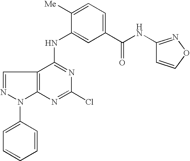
C12=C(C(NC3=CC(C(NC4=NOC=C4)=O)=CC=C3[Me])=NC(Cl)=N1)C=NN2C1=CC=CC=C1
